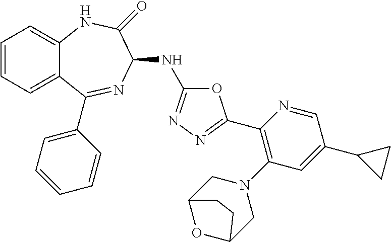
C1=CC=C2C(=C1)NC(=O)C(NC1=NN=C(C3=C(N4CC5OC(C4)CC5)C=C(C4CC4)C=N3)O1)N=C2C1=CC=CC=C1
